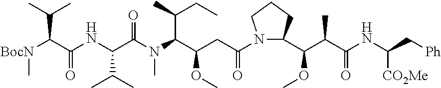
C1(C(C(C(NC(C[Ph])[CO2Me])=O)C)OC)CCCN1C(CC(C(N(C)C(=O)C(C(C)C)NC(C([BocN]C)C(C)C)=O)C(C)CC)OC)=O
